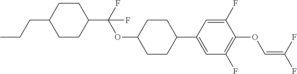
C1CC(C(F)(OC2CCC(C3=CC(F)=C(OC=C(F)F)C(F)=C3)CC2)F)CCC1CCC
